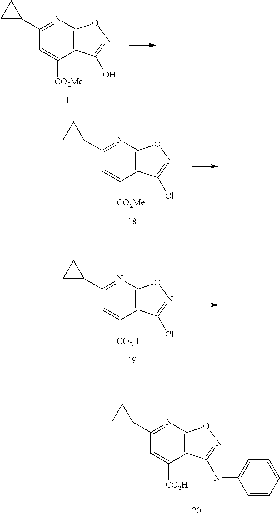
N1=C(C2CC2)C=C([CO2Me])C2=C1ON=C2O.N1=C(C2CC2)C=C([CO2H])C2=C1ON=C2NC1=CC=CC=C1.N1=C(C2CC2)C=C([CO2Me])C2=C1ON=C2Cl.N1=C(C2CC2)C=C([CO2H])C2=C1ON=C2Cl
